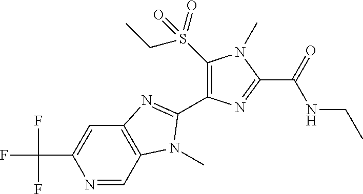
N1=CC2=C(C=C1C(F)(F)F)N=C(C1=C(S(CC)(=O)=O)N(C)C(C(NCC)=O)=N1)N2C
